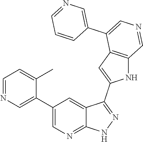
C1(C2=CN=CC=C2C)=CN=C2C(=C1)C(C1=CC3=C(N1)C=NC=C3C1=CN=CC=C1)=NN2
